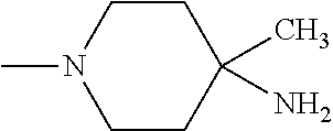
C1CC(C)(N)CCN1C
